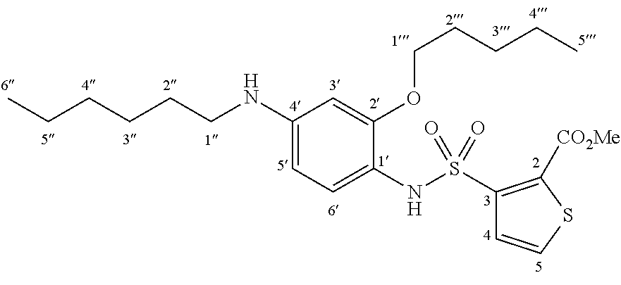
C1(NCCCCCC)=CC=C(NS(C2=C([CO2Me])SC=C2)(=O)=O)C(OCCCCC)=C1
